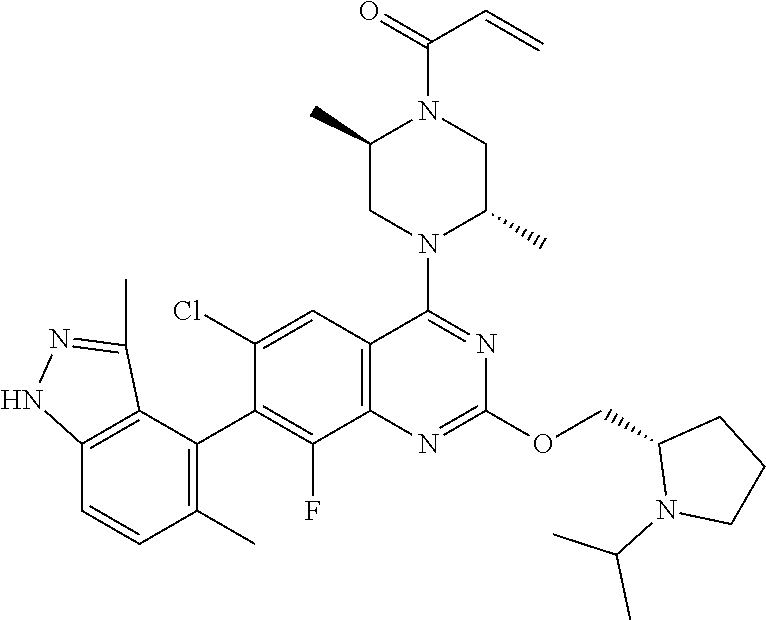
C12=C(C=C(Cl)C(C3=C(C)C=CC4=C3C(C)=NN4)=C1F)C(N1C(C)CN(C(=O)C=C)C(C)C1)=NC(OCC1N(C(C)C)CCC1)=N2
